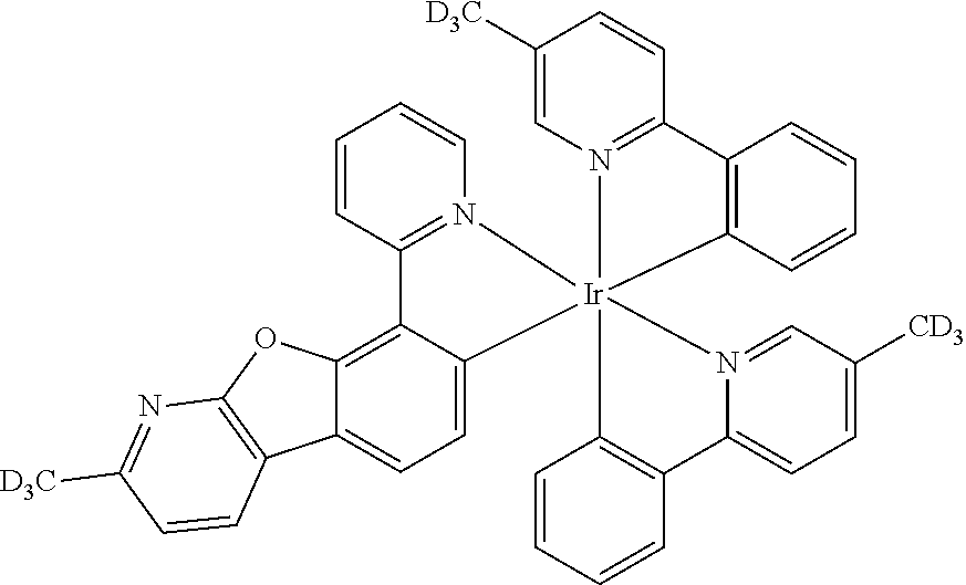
C1([D3C])=CN2=C(C=C1)C1=C(C=CC=C1)[Ir]213(C2=C(C=CC=C2)C2=CC=C([CD3])C=N12)N1=C(C=CC=C1)C1=C2C(=CC=C31)C1=C(O2)N=C([D3C])C=C1
